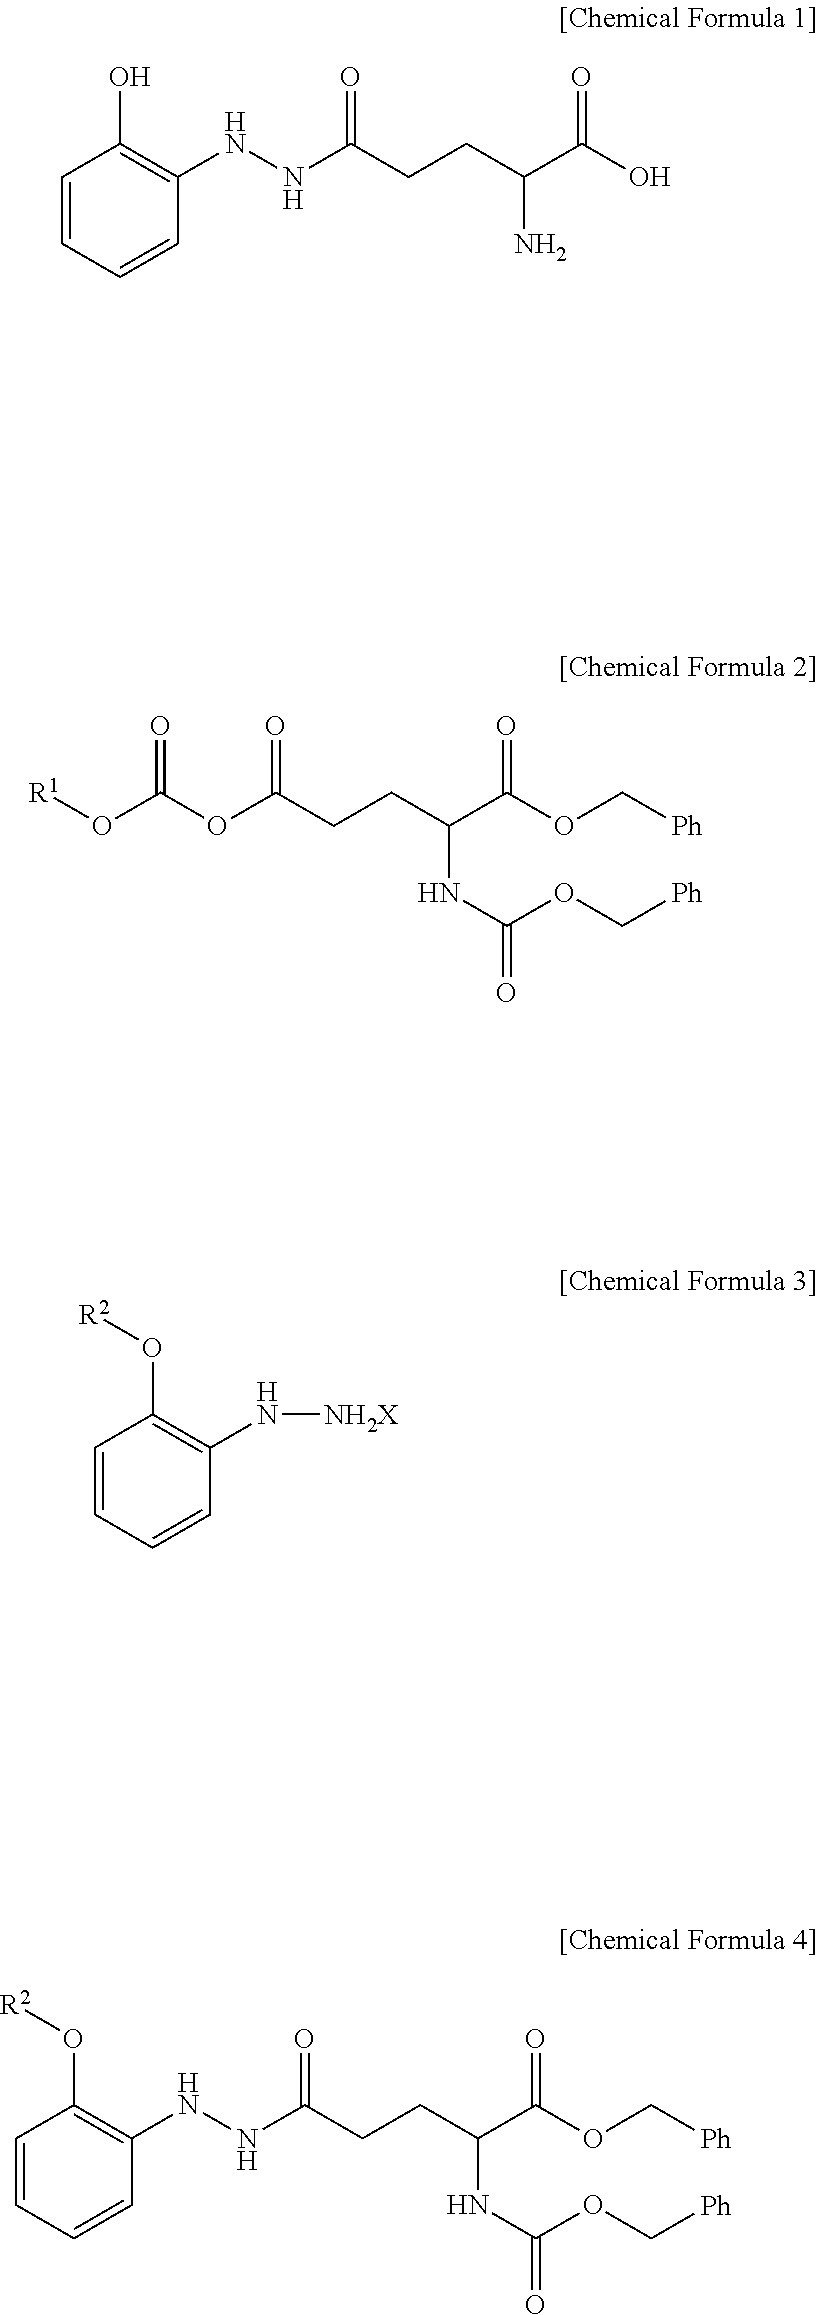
C(NC(OC[Ph])=O)(C(OC[Ph])=O)CCC(OC(O[R1])=O)=O.C1=CC=CC(N[NH2X])=C1O[R2].C(NC(OC[Ph])=O)(C(OC[Ph])=O)CCC(NNC1=C(O[R2])C=CC=C1)=O.C1=CC=CC(NNC(CCC(C(O)=O)N)=O)=C1O
